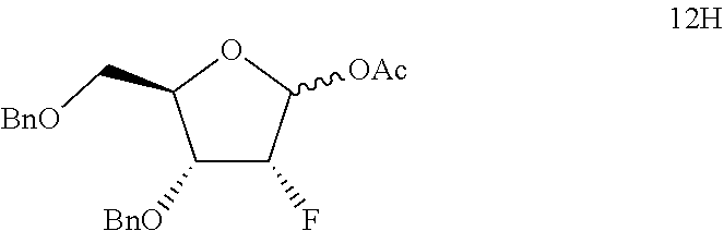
C1([BnO])C(F)C([OAc])OC1C[BnO]
